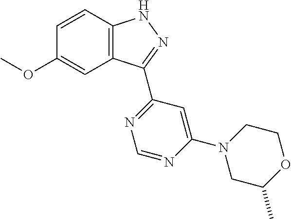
O(C1=CC2=C(C=C1)NN=C2C1=NC=NC(N2CC(C)OCC2)=C1)C
